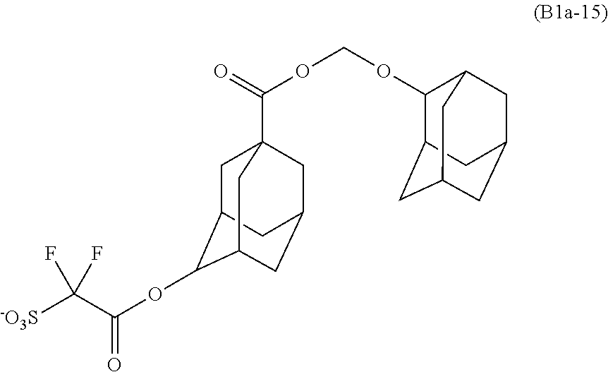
[-O3S]C(C(OC1C2CC3(C(OCOC4C5CC6CC4CC(C6)C5)=O)CC(CC1C3)C2)=O)(F)F
